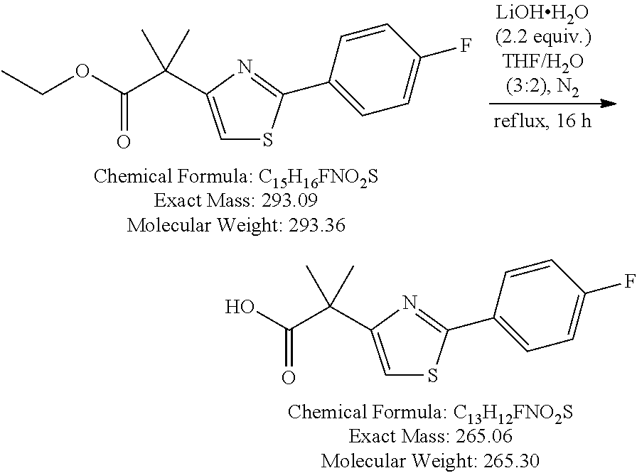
OC(C(C1=CSC(C2=CC=C(F)C=C2)=N1)(C)C)=O.CCOC(C(C1=CSC(C2=CC=C(F)C=C2)=N1)(C)C)=O
